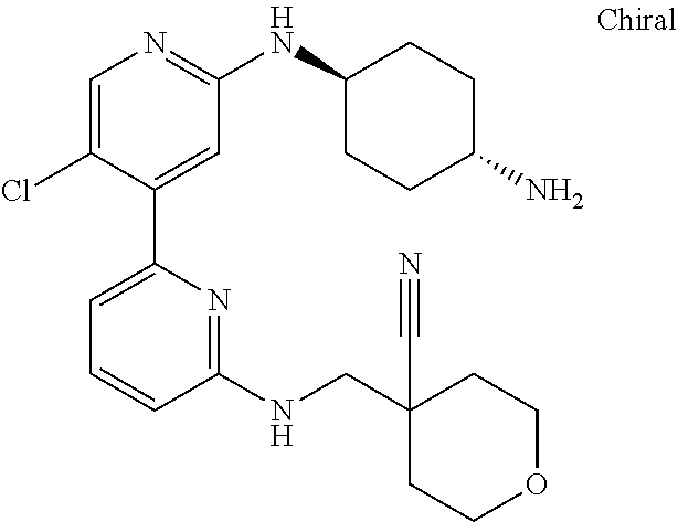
C1=C(Cl)C(C2=CC=CC(NCC3(C#N)CCOCC3)=N2)=CC(NC2CCC(N)CC2)=N1
